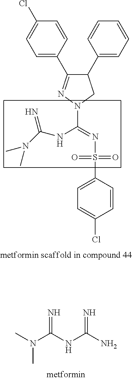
C1(C2=CC=CC=C2)C(C2=CC=C(Cl)C=C2)=NN(C(NC(=N)N(C)C)=NS(C2=CC=C(Cl)C=C2)(=O)=O)C1.N(C(NC(=N)N)=N)(C)C
